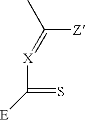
[X](C(=S)[E])=C(C)[Z]
